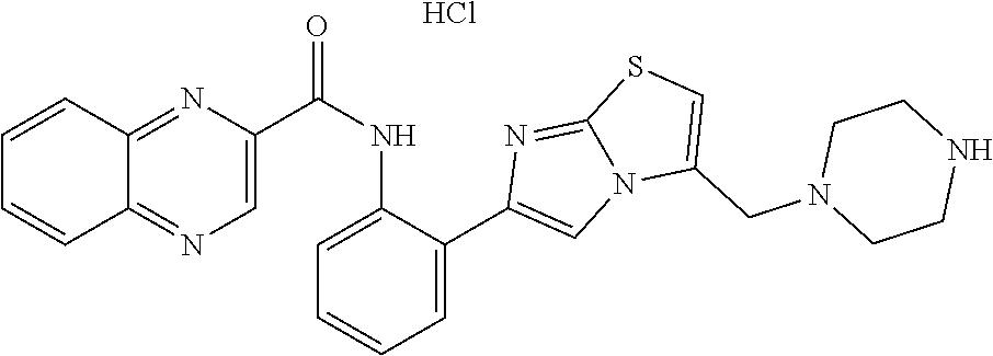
C1=C(C(NC2=CC=CC=C2C2=CN3C(=N2)SC=C3CN2CCNCC2)=O)N=C2C(=N1)C=CC=C2.Cl
